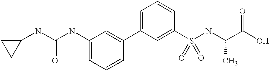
C1(NC(=O)NC2=CC=CC(C3=CC=CC(S(=O)(NC(C)C(=O)O)=O)=C3)=C2)CC1
